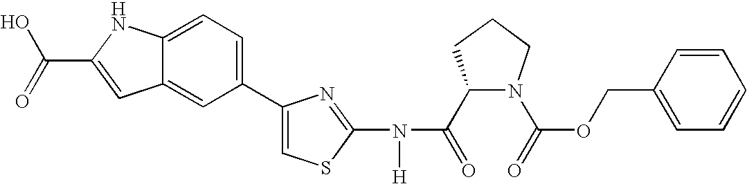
C1(C(=O)N(C2=NC(C3=CC=C4C(=C3)C=C(C(=O)O)N4)=CS2)[H])N(C(=O)OCC2=CC=CC=C2)CCC1
